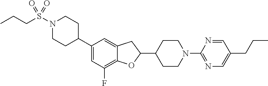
C1(C2CCN(S(CCC)(=O)=O)CC2)=CC(F)=C2C(=C1)CC(C1CCN(C3=NC=C(CCC)C=N3)CC1)O2
